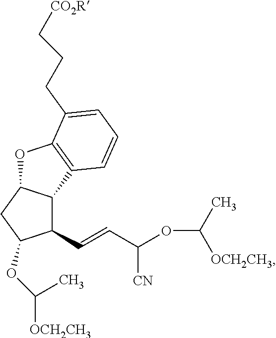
C1(C=CC(OC([OCH2CH3])C)[CN])C2C(CC1OC([OCH2CH3])C)OC1=C2C=CC=C1CCC[CO2R]
